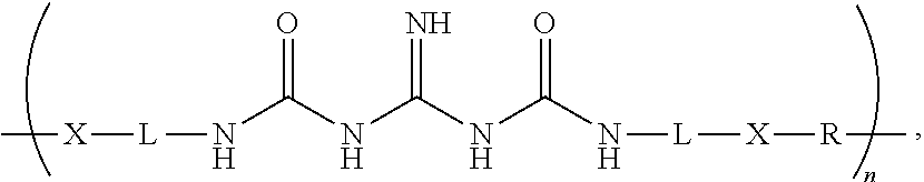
C[X][L]NC(NC(=N)NC(=O)N[L][X][R]C)=O
